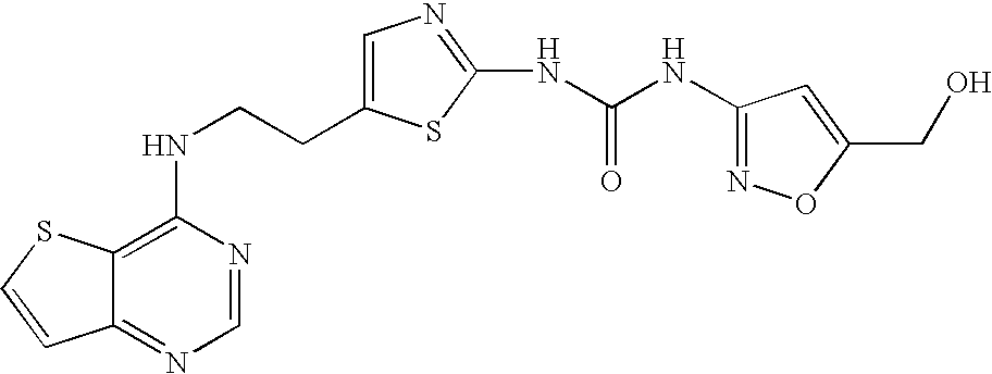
C(CNC1=C2C(=NC=N1)C=CS2)C1=CN=C(NC(=O)NC2=NOC(CO)=C2)S1
